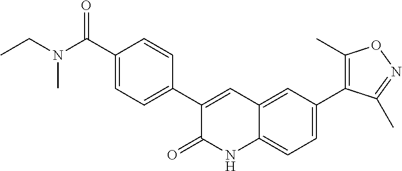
C1(C2=CC=C(C(N(CC)C)=O)C=C2)=CC2=CC(C3=C(C)ON=C3C)=CC=C2NC1=O
